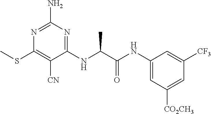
N1=C(N)N=C(NC(C(NC2=CC([CO2CH3])=CC([CF3])=C2)=O)C)C([CN])=C1SC
